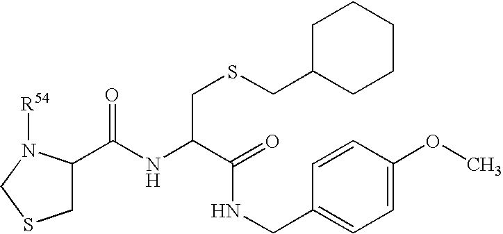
C1C(C(NC(C(NCC2=CC=C(OC)C=C2)=O)CSCC2CCCCC2)=O)N([R54])CS1
